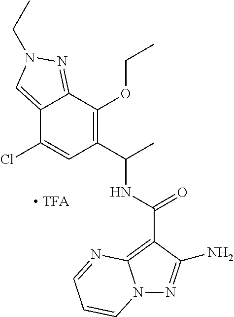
C1(Cl)=CC(C(C)NC(=O)C2=C3N(N=C2N)C=CC=N3)=C(OCC)C2=NN(CC)C=C12
